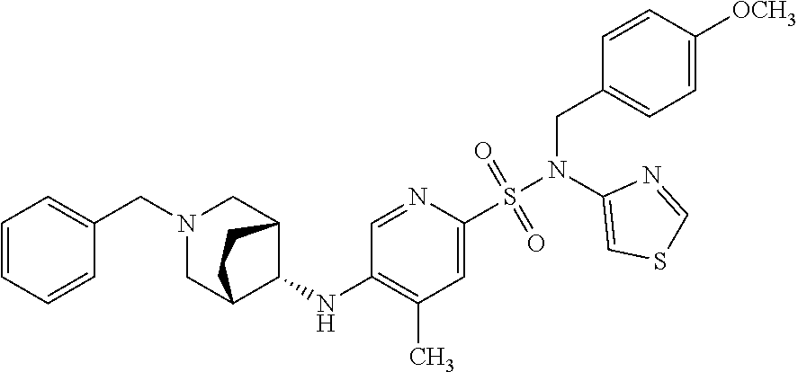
C1=NC(S(N(C2=CSC=N2)CC2=CC=C([OCH3])C=C2)(=O)=O)=CC(C)=C1NC1C2CN(CC3=CC=CC=C3)CC1CC2
